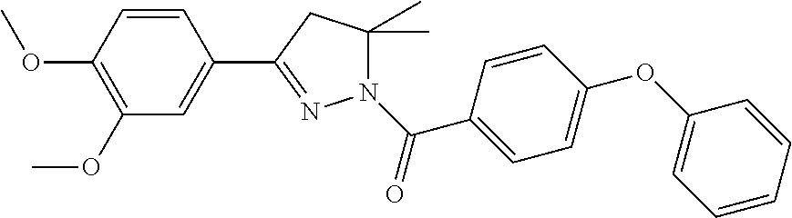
C1=CC(OC)=C(OC)C=C1C1=NN(C(C2=CC=C(OC3=CC=CC=C3)C=C2)=O)C(C)(C)C1
